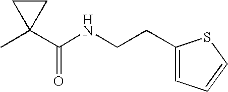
CC1(C(NCCC2=CC=CS2)=O)CC1
